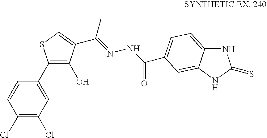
C1=CC(C2=C(O)C(C(C)=NNC(=O)C3=CC=C4NC(=S)NC4=C3)=CS2)=CC(Cl)=C1Cl
